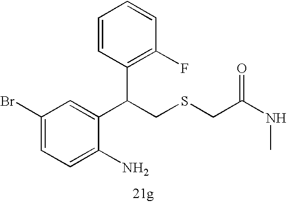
C1=C(N)C(C(CSCC(=O)NC)C2=C(F)C=CC=C2)=CC(Br)=C1
